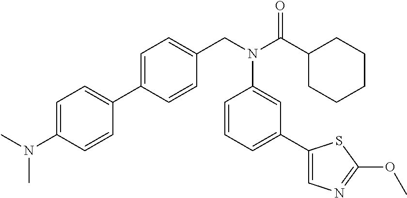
C1=C(C2=CC=C(N(C)C)C=C2)C=CC(CN(C(C2CCCCC2)=O)C2=CC(C3=CN=C(OC)S3)=CC=C2)=C1
